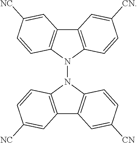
C12=C(N(N3C4=C(C5=C3C=CC([NC])=C5)C=C([CN])C=C4)C3=C1C=C([CN])C=C3)C=CC([NC])=C2
